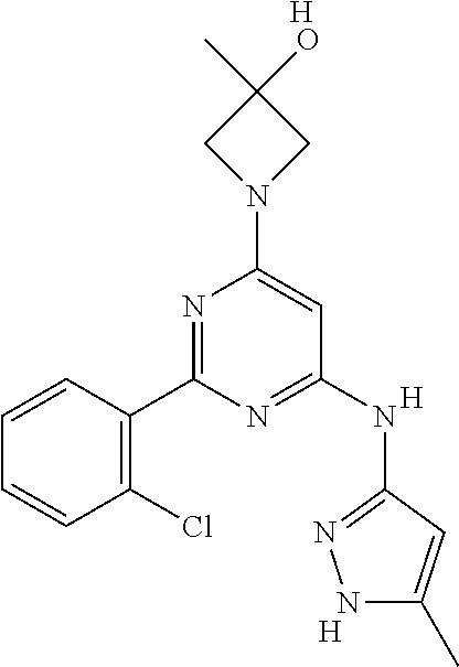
N1(C2=CC(NC3=NNC(C)=C3)=NC(C3=C(Cl)C=CC=C3)=N2)CC(C)(O)C1.[H].[H].[H]
